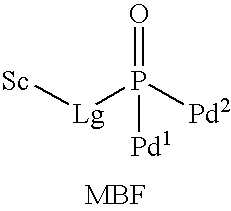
[Sc][Lg]P([Pd2])([Pd1])=O
